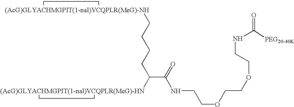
[(AcG)GLYACHMGPIT(1-nal)VCQPLR(MeG)-NH]CCCCC([(AcG)GLYACHMGPIT(1-nal)VCQPLR(MeG)-HN])C(=O)NCCOCCOCCNC(=O)[PEG20-40K]
